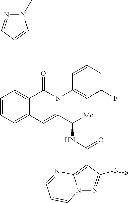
C1(C#CC2=CN(C)N=C2)=C2C(=CC=C1)C=C(C([Me])NC(C1=C3N(N=C1[NH2])C=CC=N3)=O)N(C1=CC(F)=CC=C1)C2=O
